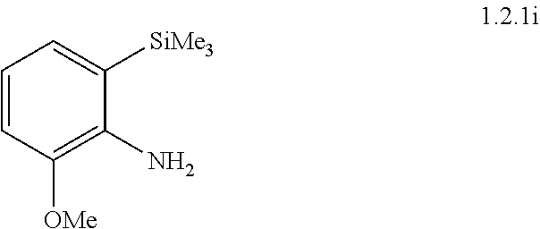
C1=CC([OMe])=C(N)C([SiMe3])=C1
